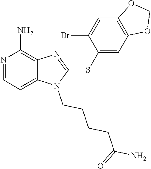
C12=CC=NC(N)=C1N=C(SC1=CC3=C(C=C1Br)OCO3)N2CCCCC(N)=O
